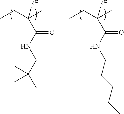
CCC(C)(C(NCC(C)(C)C)=O)[Ra].CCC(C)(C(NCCCCC)=O)[Ra]
